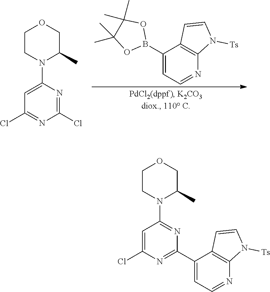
C1(B2OC(C)(C)C(C)(C)O2)=CC=NC2=C1C=CN2[Ts].C1(Cl)=NC(Cl)=NC(N2C(C)COCC2)=C1.C1(Cl)=CC(N2C(C)COCC2)=NC(C2=CC=NC3=C2C=CN3[Ts])=N1
